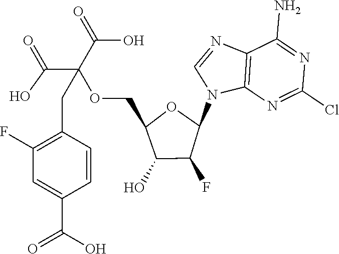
C12=C(N=C(Cl)N=C1N)N(C1OC(COC(C(=O)O)(C(=O)O)CC3=C(F)C=C(C(=O)O)C=C3)C(O)C1F)C=N2
